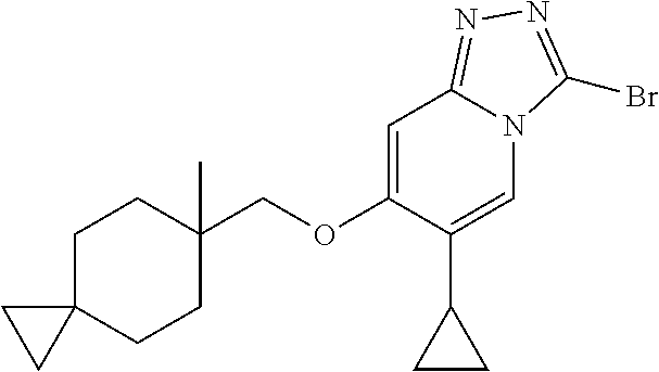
C1=C(OCC2(C)CCC3(CC2)CC3)C(C2CC2)=CN2C1=NN=C2Br
